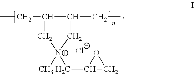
CCC1C(CC)C[N+](C)(CC2CO2)C1.[Cl-]
